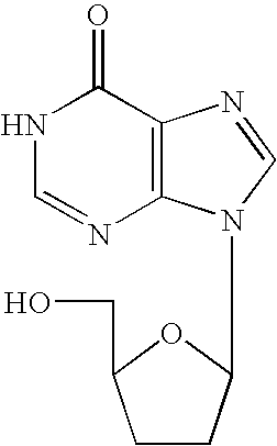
N1C=NC2=C(C1=O)N=CN2C1CCC(CO)O1
